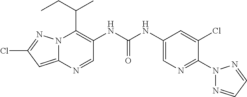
N12C(=CC(Cl)=N1)N=CC(NC(NC1=CN=C(N3N=CC=N3)C(Cl)=C1)=O)=C2C(C)CC
